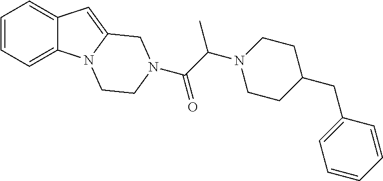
C1=CC=C2C(=C1)C=C1N2CCN(C(C(N2CCC(CC3=CC=CC=C3)CC2)C)=O)C1
